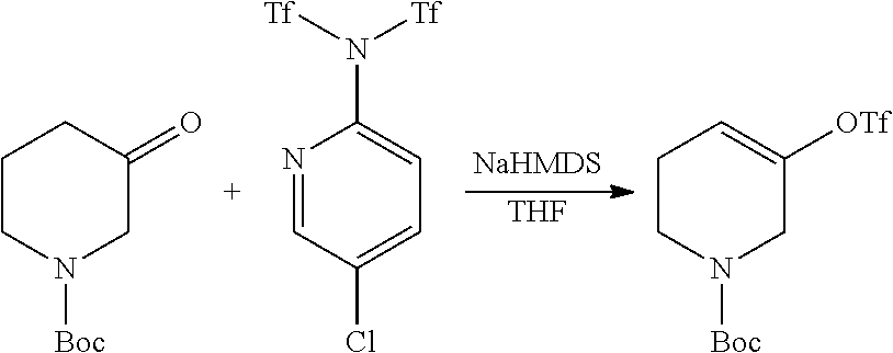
C1CN([Boc])CC(=O)C1.N1=CC(Cl)=CC=C1N([Tf])[Tf].C1CN([Boc])CC([OTf])=C1.[THF]
